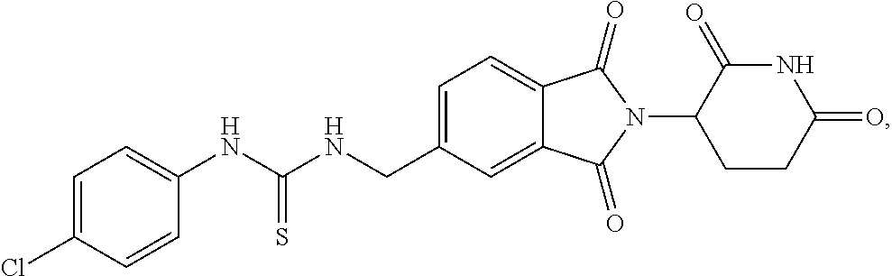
C1=C(CNC(NC2=CC=C(Cl)C=C2)=S)C=C2C(=C1)C(=O)N(C1CCC(=O)NC1=O)C2=O
